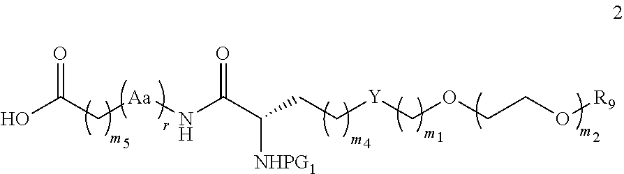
C(OCCO[R9])[Y]CCC(C(N[Aa]CC(O)=O)=O)[NHPG1]
